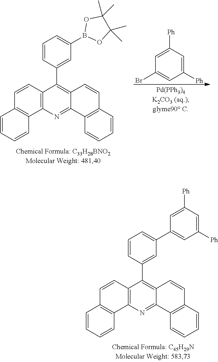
C1=CC2=C(C3=C1C=CC=C3)N=C1C(=C2C2=CC(C3=CC([Ph])=CC([Ph])=C3)=CC=C2)C=CC2=C1C=CC=C2.C1=CC2=C(C3=C1C=CC=C3)N=C1C(=C2C2=CC(B3OC(C)(C)C(C)(C)O3)=CC=C2)C=CC2=C1C=CC=C2.C1([Ph])=CC([Ph])=CC(Br)=C1
